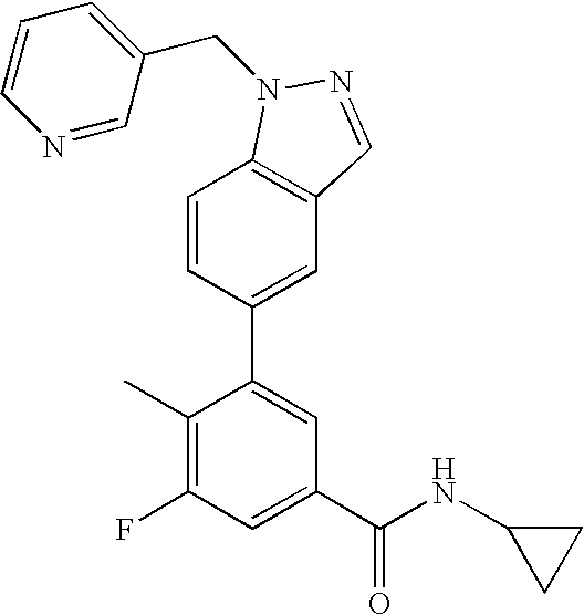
C1=CC(C2=CC(C(NC3CC3)=O)=CC(F)=C2C)=CC2=C1N(CC1=CC=CN=C1)N=C2
